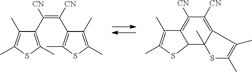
C1(C([CN])=C([CN])C2=C(C)SC(C)=C2C)=C(C)SC(C)=C1C.C12=C([CN])C([CN])=C3C(C)(C1SC(C)=C2C)SC(C)=C3C
